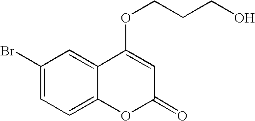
C1(Br)=CC=C2C(=C1)C(OCCCO)=CC(=O)O2
